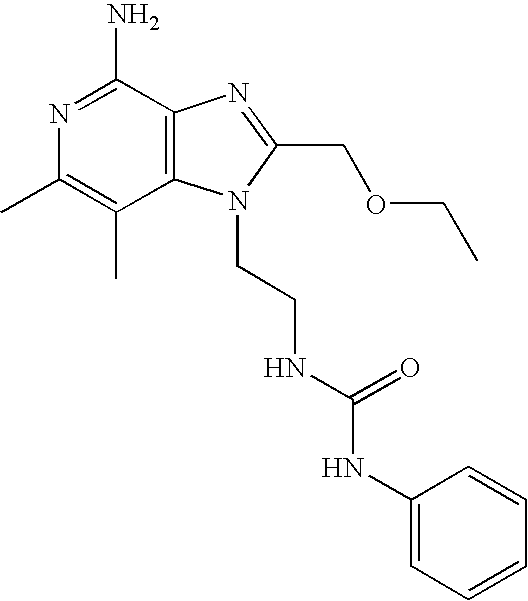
N1=C(N)C2=C(C(C)=C1C)N(CCNC(NC1=CC=CC=C1)=O)C(COCC)=N2
